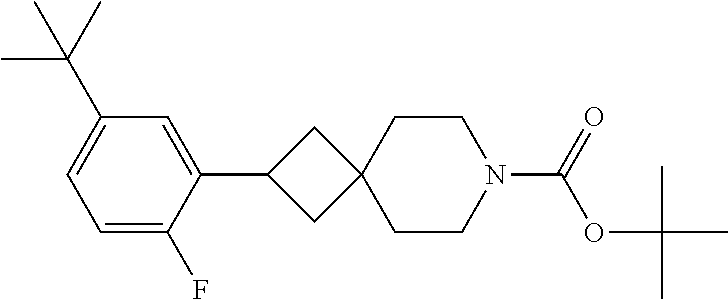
C1(C2CC3(C2)CCN(C(=O)OC(C)(C)C)CC3)=CC(C(C)(C)C)=CC=C1F
